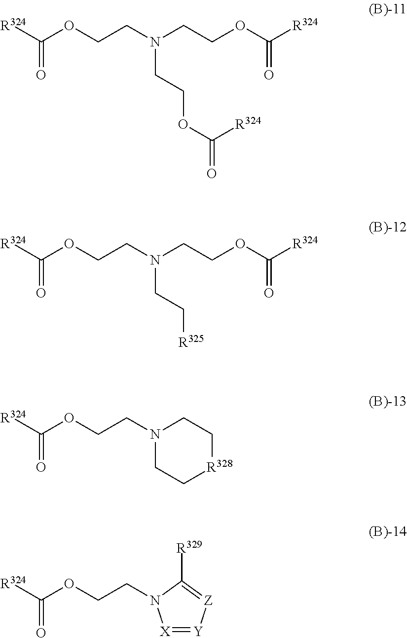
[R324]C(=O)OCCN(CCOC([R324])=O)CCOC(=O)[R324].[R324]C(=O)OCCN(CCOC([R324])=O)CC[R325].[R324]C(=O)OCCN1CC[R328]CC1.[R324]C(=O)OCCN1[X]=[Y][Z]=C1[R329]
